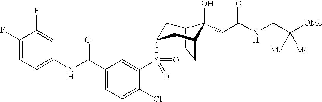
C1(F)=CC=C(NC(C2=CC=C(Cl)C(S(=O)(=O)C3CC4C(O)(CC(NCC([OMe])([Me])[Me])=O)C(CC4)C3)=C2)=O)C=C1F
